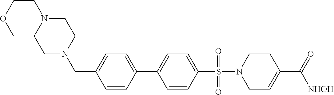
C1C=C(C([NHOH])=O)CCN1S(=O)(=O)C1=CC=C(C2=CC=C(CN3CCN(CCOC)CC3)C=C2)C=C1
